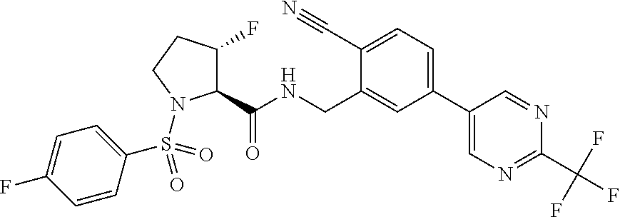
C1(C2=CC=C(C#N)C(CNC(C3C(F)CCN3S(C3=CC=C(F)C=C3)(=O)=O)=O)=C2)=CN=C(C(F)(F)F)N=C1
